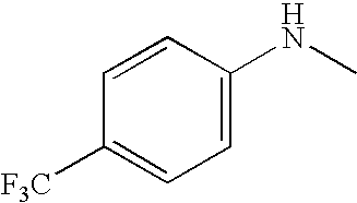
C1=CC([F3C])=CC=C1NC
